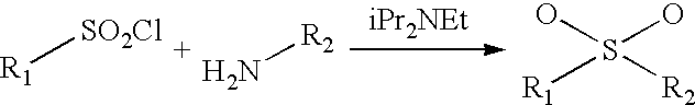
[R1][SO2Cl].N[R2].[R1]S([R2])(O)O
